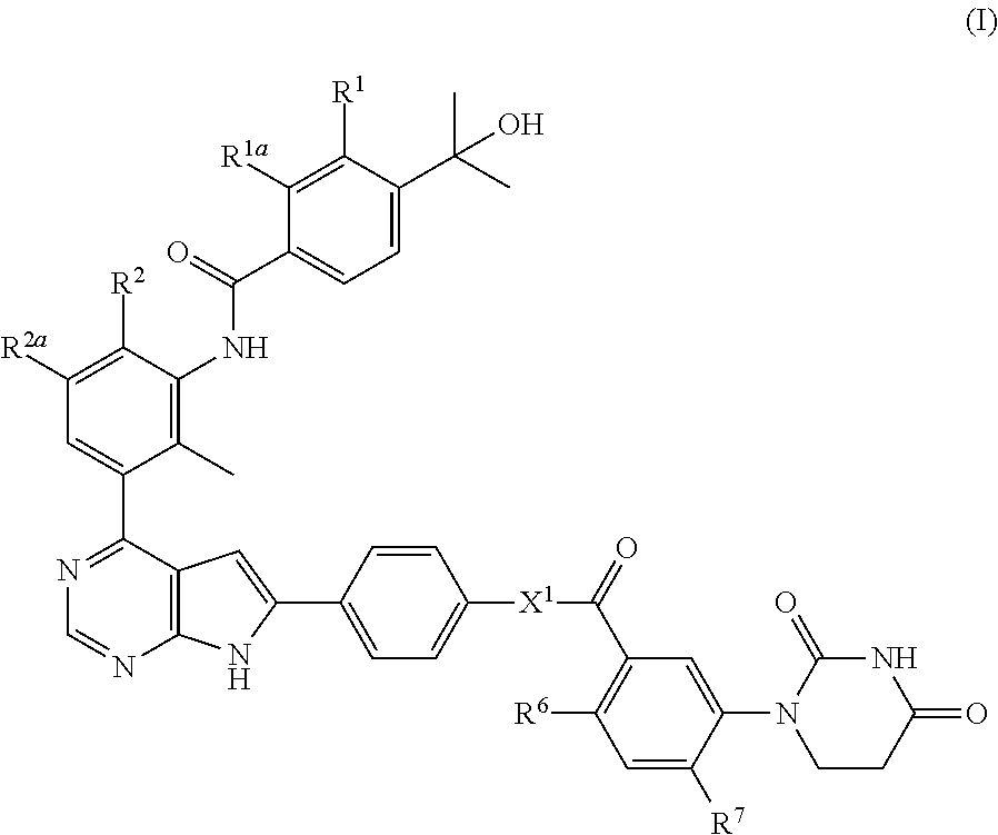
C1(C)=C(NC(C2=CC=C(C(C)(C)O)C([R1])=C2[R1a])=O)C([R2])=C([R2a])C=C1C1=NC=NC2=C1C=C(C1=CC=C([X1]C(C3=C([R6])C=C([R7])C(N4CCC(=O)NC4=O)=C3)=O)C=C1)N2
